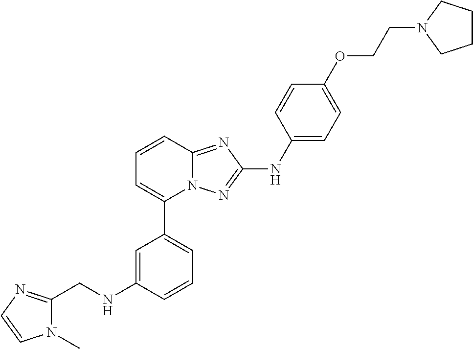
C1=CC2=NC(NC3=CC=C(OCCN4CCCC4)C=C3)=NN2C(C2=CC=CC(NCC3=NC=CN3C)=C2)=C1
